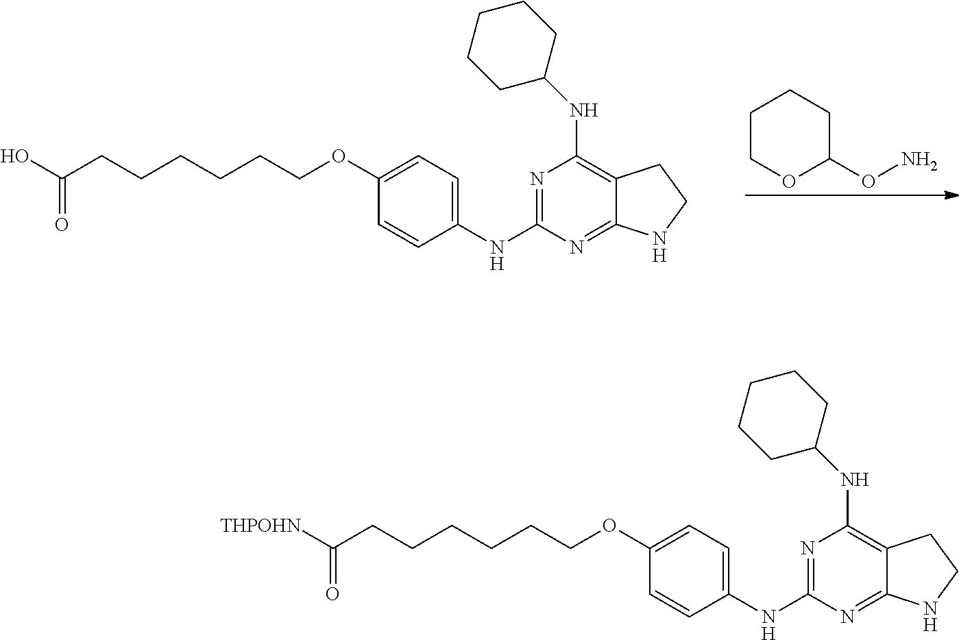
C1(NC2=NC(NC3CCCCC3)=C3C(=N2)NCC3)=CC=C(OCCCCCCC(O)=O)C=C1.C1COC(ON)CC1.C1(NC2=NC(NC3CCCCC3)=C3C(=N2)NCC3)=CC=C(OCCCCCCC([THPOHN])=O)C=C1
